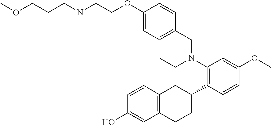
C1(OCCN(CCCOC)C)=CC=C(CN(C2=C(C3CC4=C(CC3)C=C(O)C=C4)C=CC(OC)=C2)CC)C=C1
